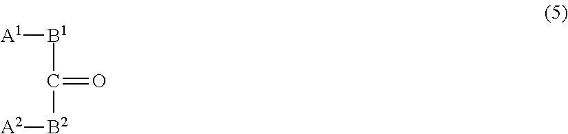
C(=O)([B1][A1])[B2][A2]
